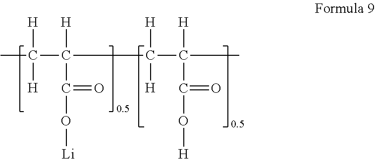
CC([H])([H])C([H])(C(O[Li])=O)C([H])([H])C([H])(C(O[H])=O)C
